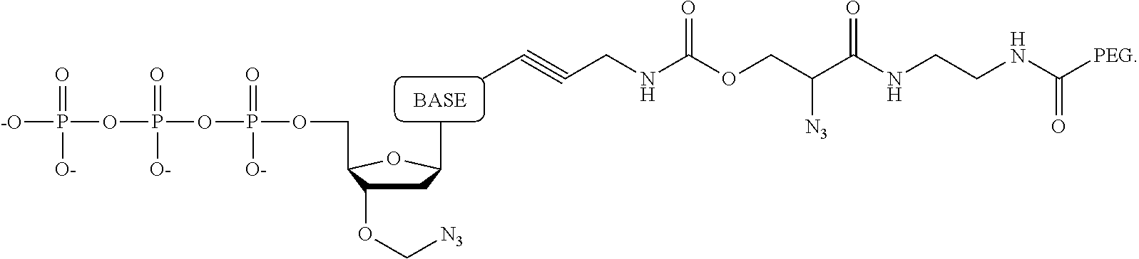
C1C(OC[N3])C(COP(=O)([O-])OP(=O)([O-])OP([-O])(=O)[O-])OC1C.CC#CCNC(OCC(C(NCCNC([PEG])=O)=O)[N3])=O
